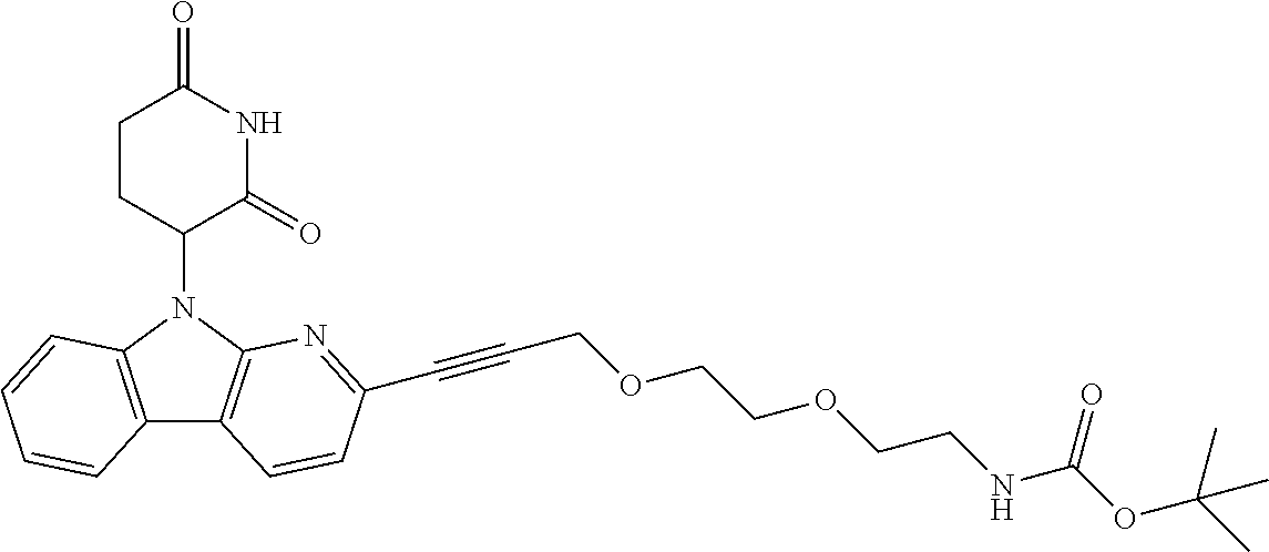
N1(C2CCC(=O)NC2=O)C2=C(C3=C1C=CC=C3)C=CC(C#CCOCCOCCNC(OC(C)(C)C)=O)=N2
